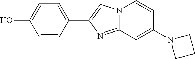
C1(C2=CN3C(=N2)C=C(N2CCC2)C=C3)=CC=C(O)C=C1
